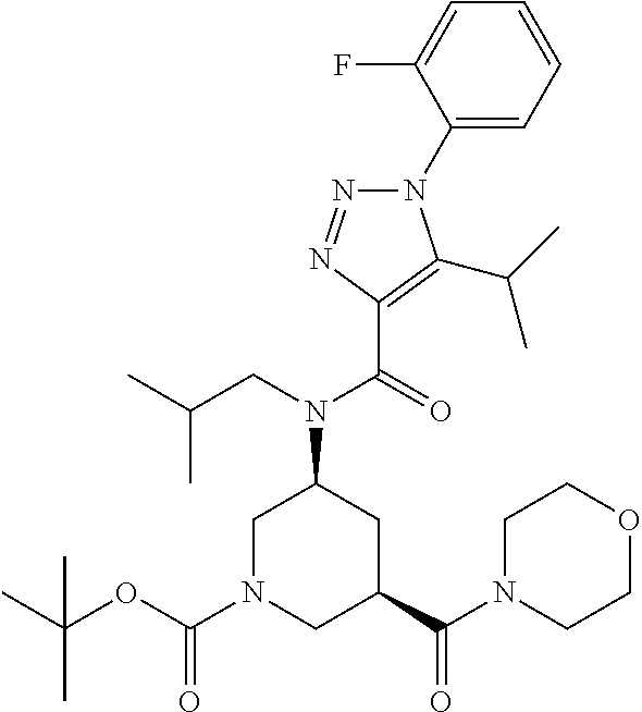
N1(C2=CC=CC=C2F)N=NC(C(=O)N(CC(C)C)C2CN(C(OC(C)(C)C)=O)CC(C(N3CCOCC3)=O)C2)=C1C(C)C
